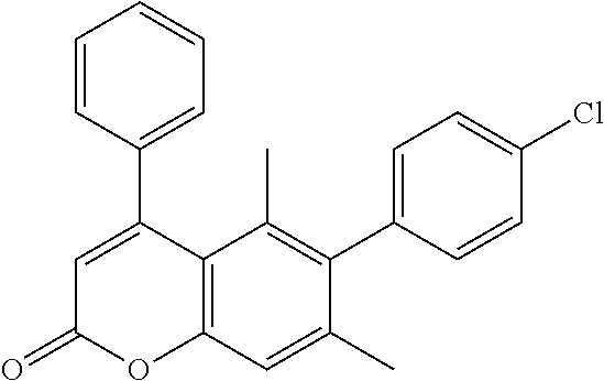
C1(C2=CC(=O)OC3=C2C(C)=C(C2=CC=C(Cl)C=C2)C(C)=C3)=CC=CC=C1
